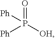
O=P([OH])([Ph])[Ph]
